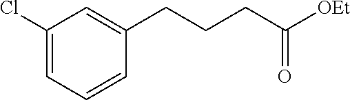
C1(Cl)=CC=CC(CCCC([OEt])=O)=C1
